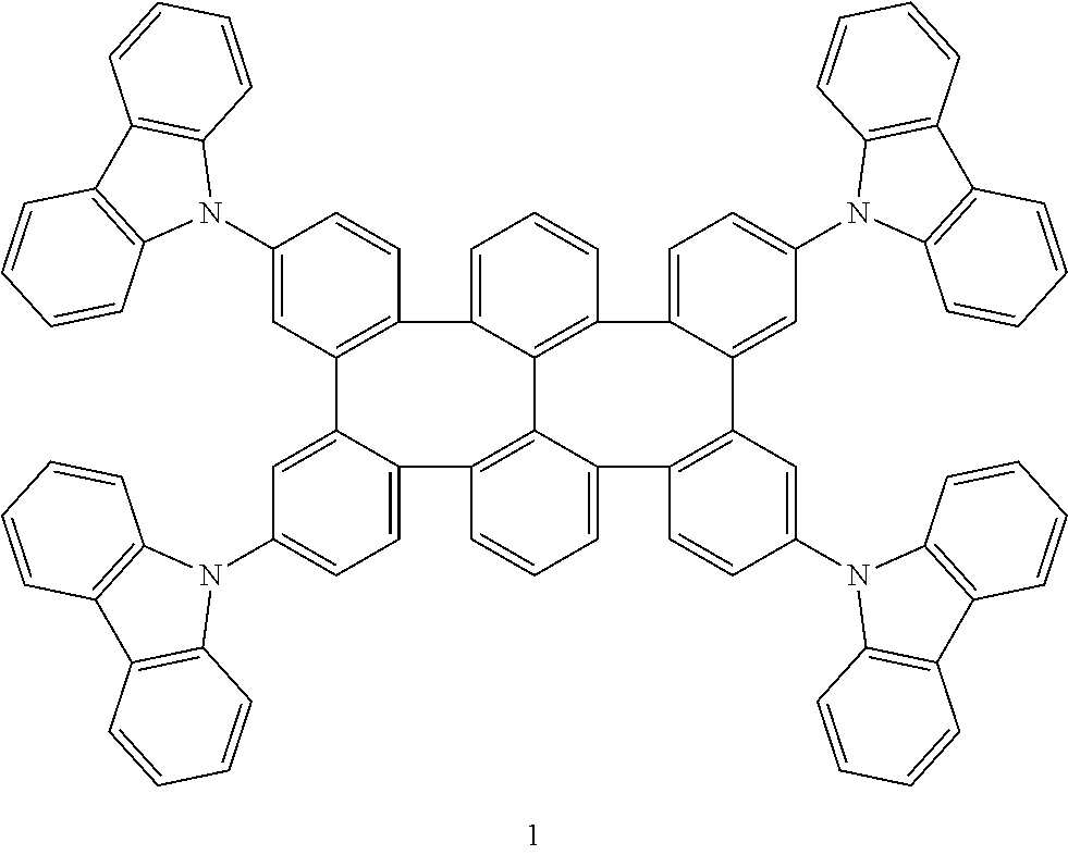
C1(N2C3=C(C4=C2C=CC=C4)C=CC=C3)=CC2=C(C=C1)C1=CC=CC3=C1C1=C(C4=CC=C(N5C6=C(C7=C5C=CC=C7)C=CC=C6)C=C24)C=CC=C1C1=C(C2=CC(N4C5=C(C6=C4C=CC=C6)C=CC=C5)=CC=C32)C=C(N2C3=C(C4=C2C=CC=C4)C=CC=C3)C=C1
